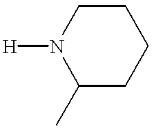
C1N([H])C(C)CCC1
